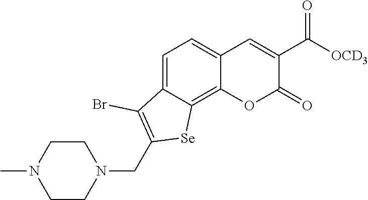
C1CN(C)CCN1CC1=C(Br)C2=CC=C3C(=C2[Se]1)OC(=O)C(C([OCD3])=O)=C3
